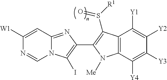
C1([W1])=CC2=NC(C3=C(S(=O)[R1])C4=C(C([Y4])=C([Y3])C([Y2])=C4[Y1])N3[Me])=C(I)N2C=N1
